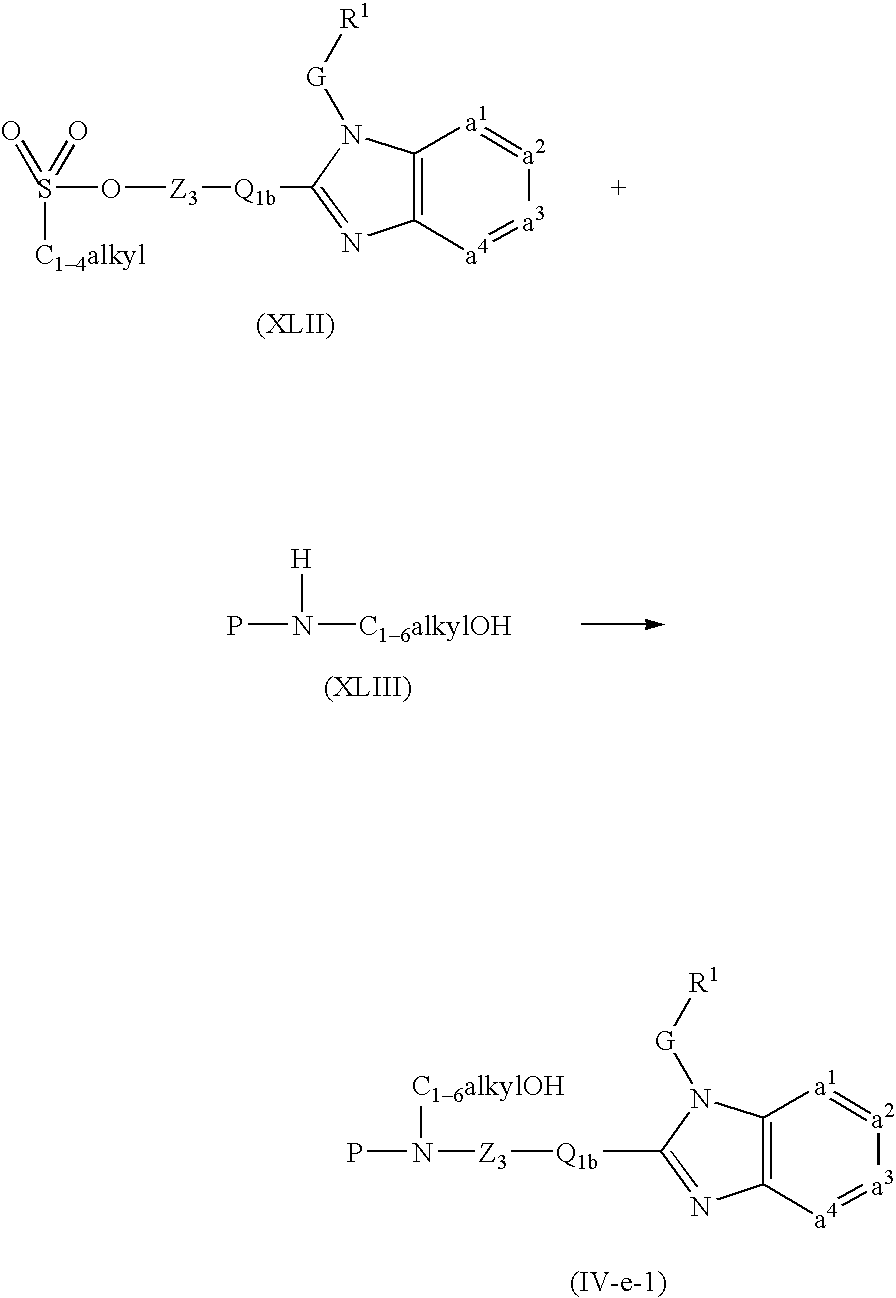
S(O[Z3][Q1b]C1=NC2=C(N1[G][R1])[a1]=[a2][a3]=[a4]2)(=O)(=O)[C14alkyl].PN([H])[C16alkylOH].[Q1b](C1=NC2=C(N1[G][R1])[a1]=[a2][a3]=[a4]2)[Z3]N(P)[C16alkylOH]
